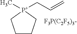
C1CC[P+](C)(CC=C)C1.[F3P(C2F5)3-]
